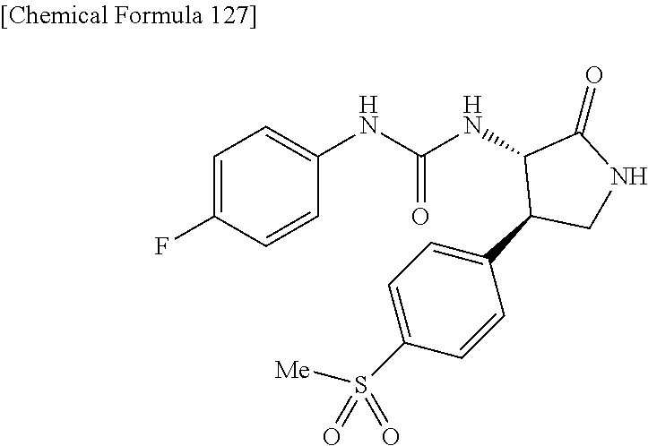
C1=C(F)C=CC(NC(NC2C(C3=CC=C(S([Me])(=O)=O)C=C3)CNC2=O)=O)=C1
